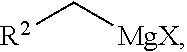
[R2]C[MgX]
